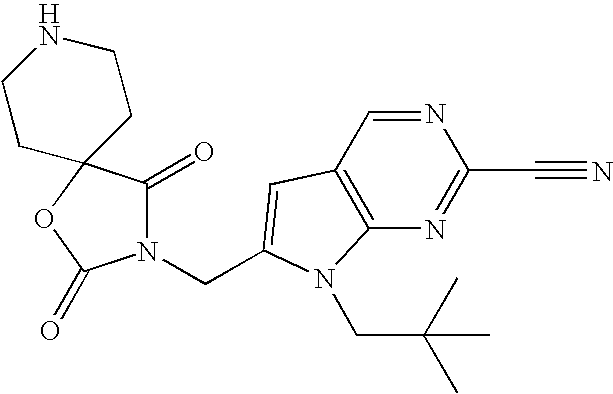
C1CC2(CCN1)C(=O)N(CC1=CC3=C(N=C(C#N)N=C3)N1CC(C)(C)C)C(=O)O2
